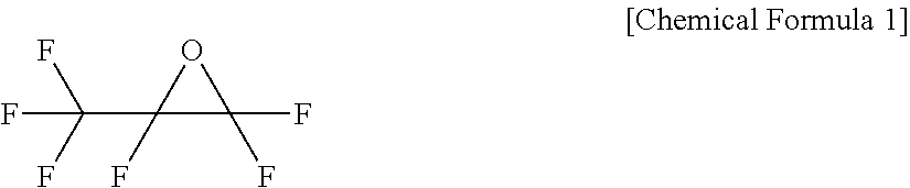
FC(C1(F)C(F)(F)O1)(F)F
